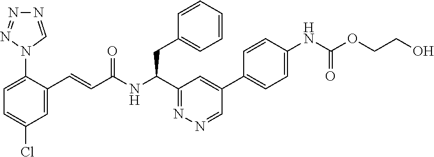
C1=C(C=CC(NC(C2=NN=CC(C3=CC=C(NC(OCCO)=O)C=C3)=C2)CC2=CC=CC=C2)=O)C(N2C=NN=N2)=CC=C1Cl
